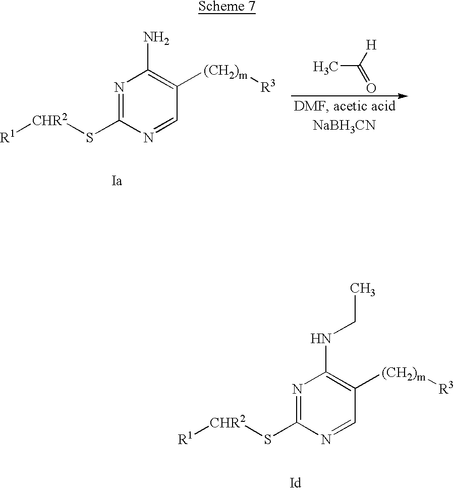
N1=C(S[CHR2][R1])N=CC([(CH2)m][R3])=C1N.CC([H])=O.N1=C(S[CHR2][R1])N=CC([(CH2)m][R3])=C1NCC
